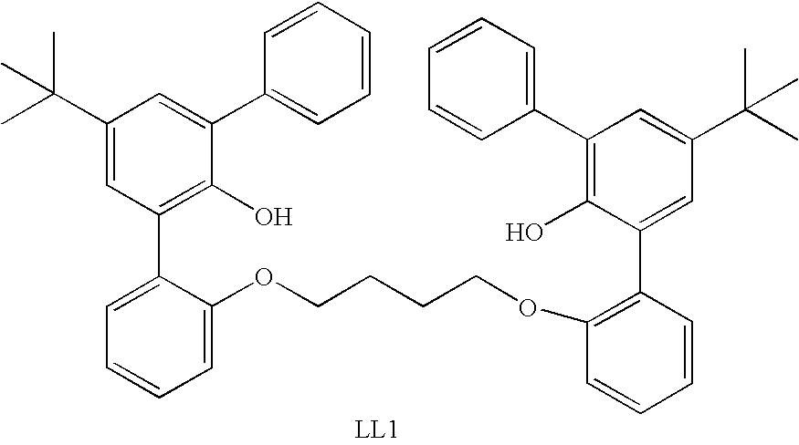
C1=C(C2=C(O)C(C3=CC=CC=C3)=CC(C(C)(C)C)=C2)C(OCCCCOC2=C(C3=CC(C(C)(C)C)=CC(C4=CC=CC=C4)=C3O)C=CC=C2)=CC=C1
